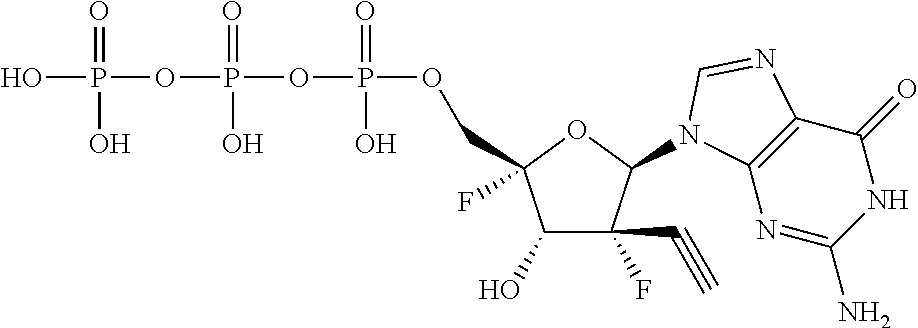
OP(=O)(OP(=O)(O)OP(=O)(O)OCC1(F)C(O)C(F)(C#C)C(N2C3=C(C(=O)NC(N)=N3)N=C2)O1)O
